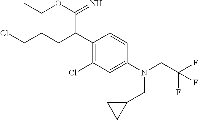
C1(C(CCCCl)C(=N)OCC)=C(Cl)C=C(N(CC(F)(F)F)CC2CC2)C=C1
